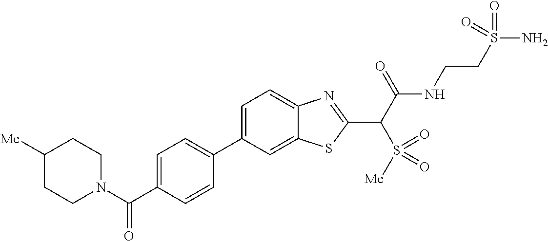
C1(C2=CC=C(C(N3CCC([Me])CC3)=O)C=C2)=CC=C2C(=C1)SC(C(C(NCCS(N)(=O)=O)=O)S(=O)([Me])=O)=N2
